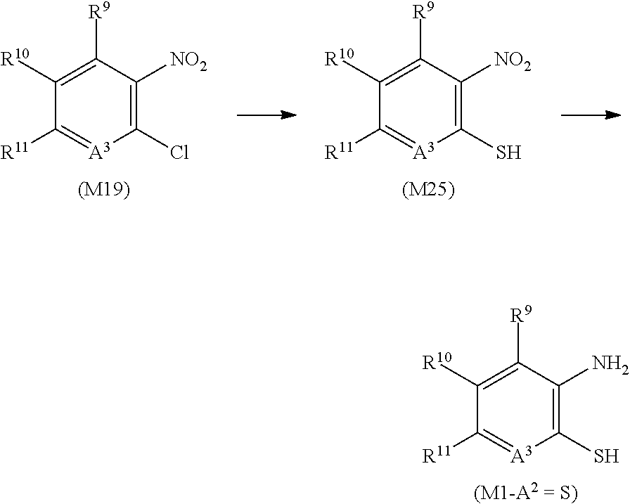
C1([R10])=C([R9])C([NO2])=C(Cl)[A3]=C1[R11].[(M19)].C1([R10])=C([R9])C([NO2])=C(S)[A3]=C1[R11].[(M25)].C1([R10])=C([R9])C(N)=C(S)[A3]=C1[R11].[(M1-A2 = S)]
